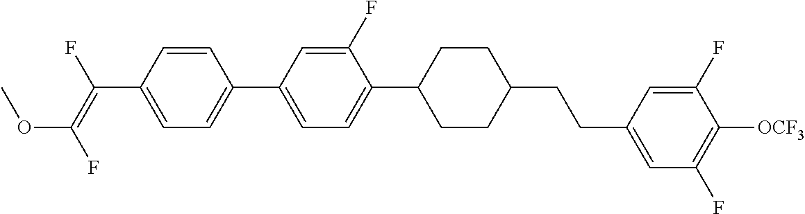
C1=CC(C(=C(F)OC)F)=CC=C1C1=CC=C(C2CCC(CCC3=CC(F)=C([OCF3])C(F)=C3)CC2)C(F)=C1
